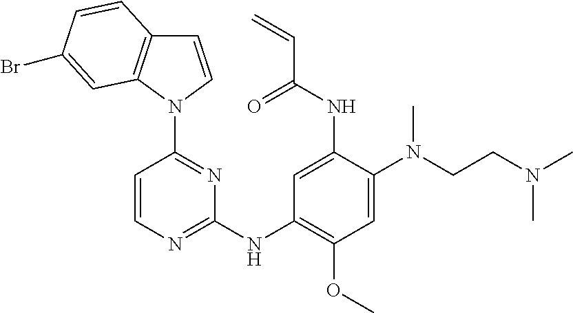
C1=CN(C2=NC(NC3=C(OC)C=C(N(CCN(C)C)C)C(NC(C=C)=O)=C3)=NC=C2)C2=C1C=CC(Br)=C2
